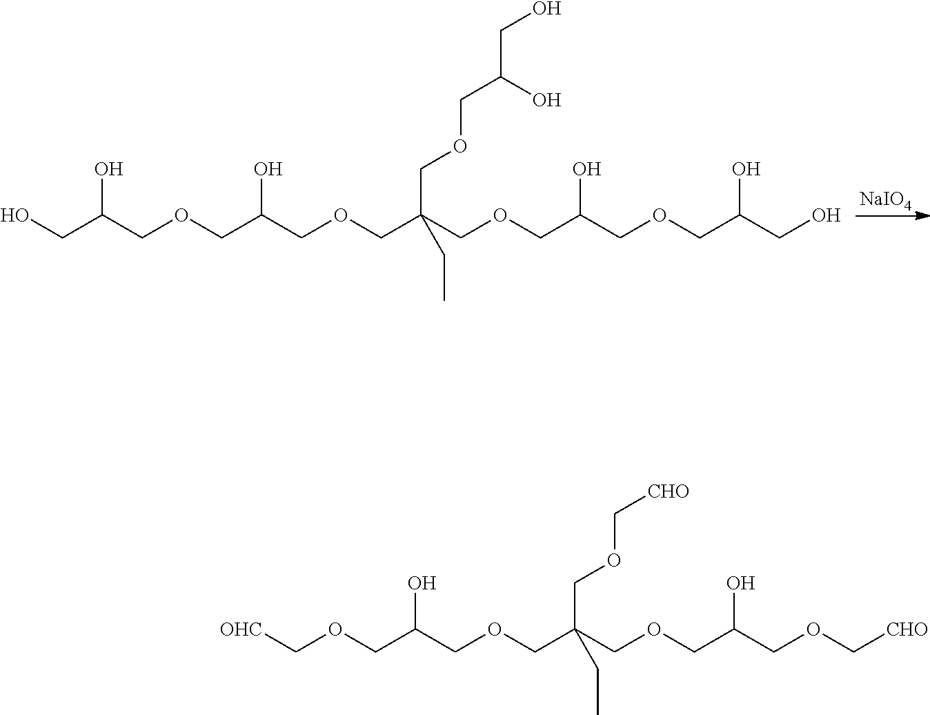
[NaIO4].OCC(COCC(COCC(COCC(COCC(CO)O)O)(CC)COCC(O)CO)O)O.[OHC]COCC(COCC(COCC(COC[CHO])O)(CC)COC[CHO])O
